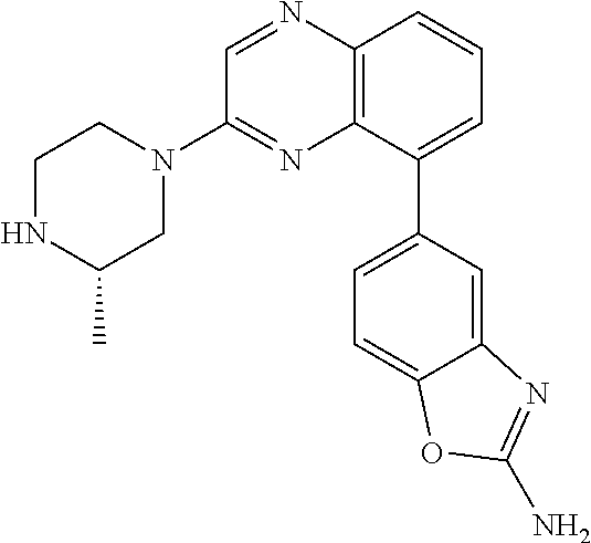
C1=C(C2=CC=C3C(=C2)N=C(N)O3)C2=C(C=C1)N=CC(N1CCNC(C)C1)=N2
